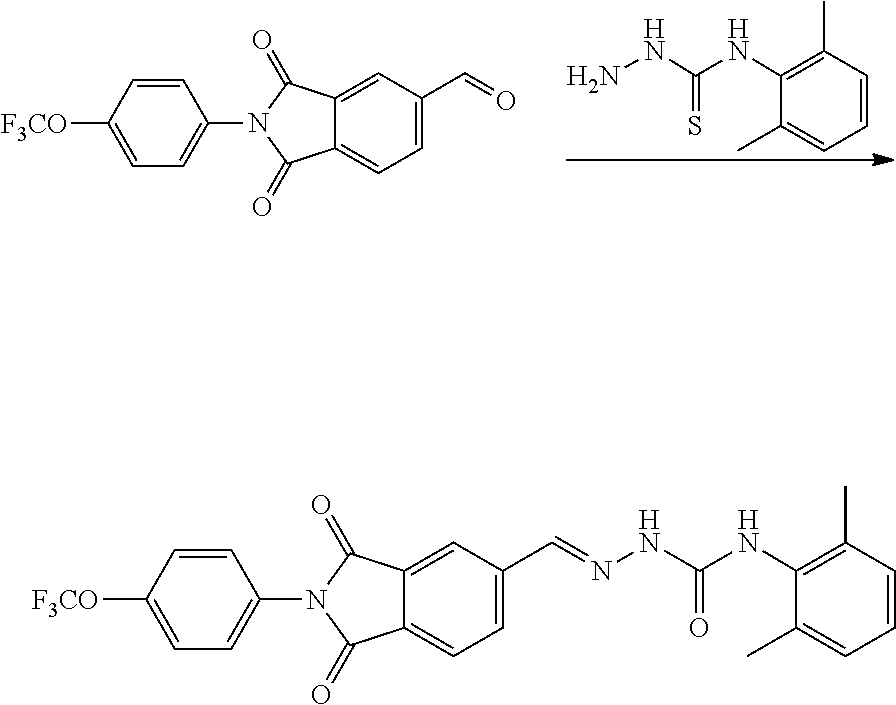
C1=C(C=O)C=C2C(=C1)C(=O)N(C1=CC=C([F3CO])C=C1)C2=O.C1=CC(C)=C(NC(NN)=S)C(C)=C1.C1=C(C=NNC(NC2=C(C)C=CC=C2C)=O)C=C2C(=C1)C(=O)N(C1=CC=C([F3CO])C=C1)C2=O
